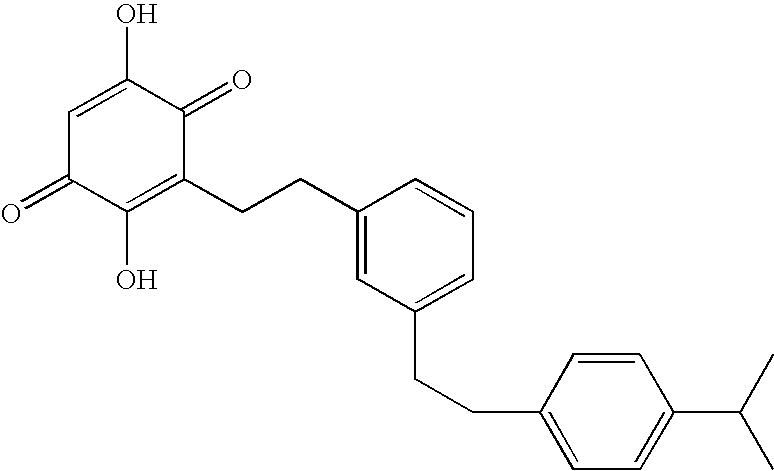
OC1=CC(=O)C(O)=C(CCC2=CC(CCC3=CC=C(C(C)C)C=C3)=CC=C2)C1=O
